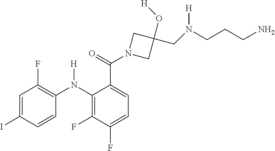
C1=C(I)C=CC(N(C2=C(F)C(F)=CC=C2C(N2CC(O[H])(CN([H])CCCN)C2)=O)[H])=C1F
